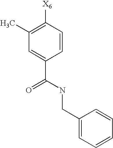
C1=CC([X6])=C(C)C=C1C(NCC1=CC=CC=C1)=O
